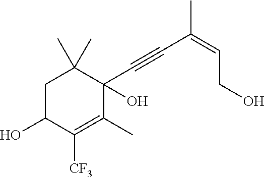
C1C(O)C([CF3])=C(C)C(C#CC(=CCO)C)(O)C1(C)C
